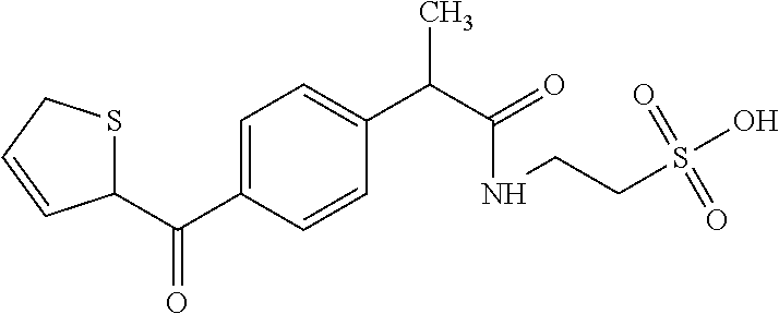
C1(C(C2=CC=C(C(C(=O)NCCS(O)(=O)=O)C)C=C2)=O)SCC=C1
